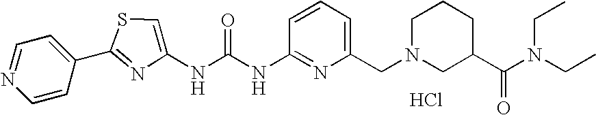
Cl.C1=CC(C2=NC(NC(NC3=NC(CN4CCCC(C(N(CC)CC)=O)C4)=CC=C3)=O)=CS2)=CC=N1
